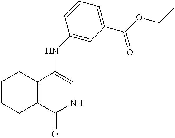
C1CCC2=C(C1)C(=O)NC=C2NC1=CC(C(OCC)=O)=CC=C1
